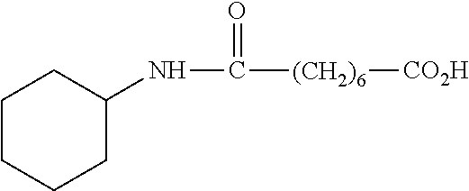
C1CCCC(NC([(CH2)6][CO2H])=O)C1
